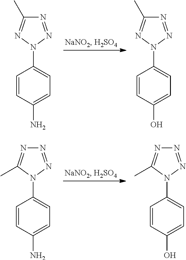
C1=CC(N)=CC=C1N1N=NC(C)=N1.C1=CC(O)=CC=C1N1N=NC(C)=N1.C1=CC(N)=CC=C1N1N=NN=C1C.C1=CC(O)=CC=C1N1N=NN=C1C
